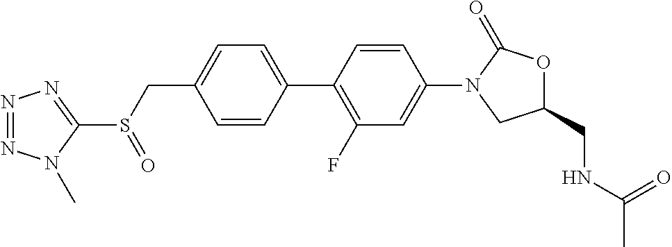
C(C1=CC=C(C2=C(F)C=C(N3CC(CNC(=O)C)OC3=O)C=C2)C=C1)S(C1=NN=NN1C)=O
